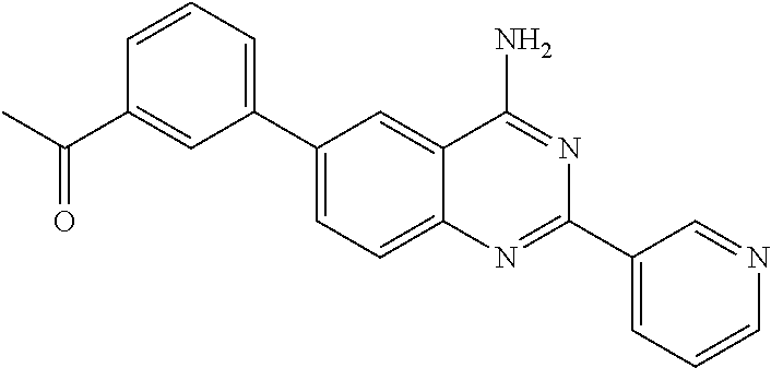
C1(C2=CC=CC(C(C)=O)=C2)=CC=C2C(=C1)C(N)=NC(C1=CC=CN=C1)=N2
